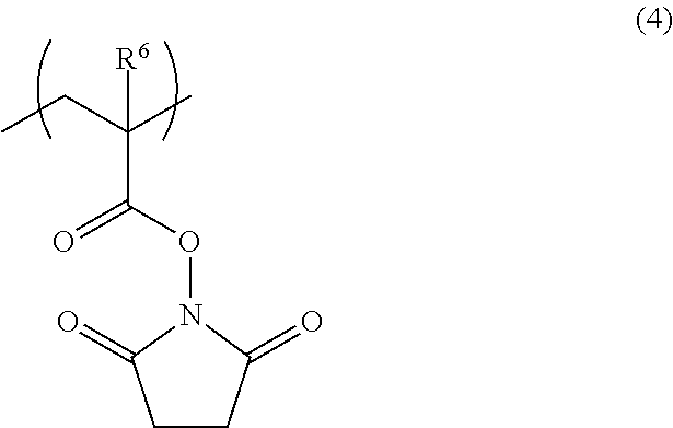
CCC(C)([R6])C(ON1C(=O)CCC1=O)=O
